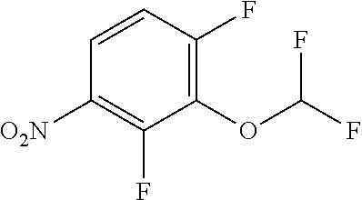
C1=CC(F)=C(OC(F)F)C(F)=C1[O2N]
